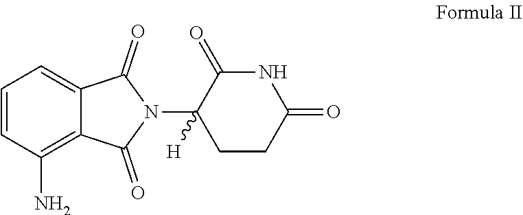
C1=CC(N)=C2C(=C1)C(=O)N(C1([H])CCC(=O)NC1=O)C2=O
